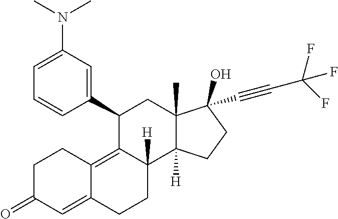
C1(C2=CC(N(C)C)=CC=C2)C2=C3C(=CC(=O)CC3)CCC2([H])C2([H])C(C)(C1)C(C#CC(F)(F)F)(O)CC2
